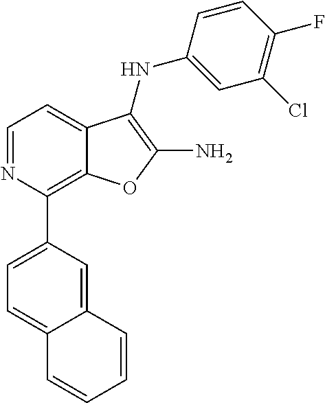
C1(Cl)=C(F)C=CC(NC2=C(N)OC3=C(C4=CC=C5C(=C4)C=CC=C5)N=CC=C32)=C1
